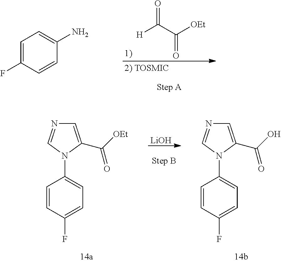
[H]C(C([OEt])=O)=O.C1=C(F)C=CC(N)=C1.C1=CC(F)=CC=C1N1C(C([OEt])=O)=CN=C1.[LiOH].C1=CC(F)=CC=C1N1C(C(O)=O)=CN=C1
